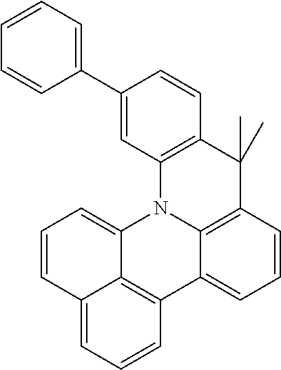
C1(C2=CC=CC=C2)=CC2=C(C=C1)C(C)(C)C1=C3N2C2=CC=CC4=CC=CC(=C24)C3=CC=C1
